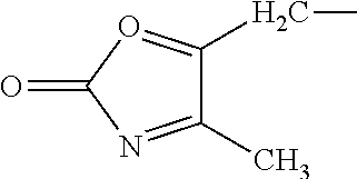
C1(C)=NC(=O)O=C1CC
